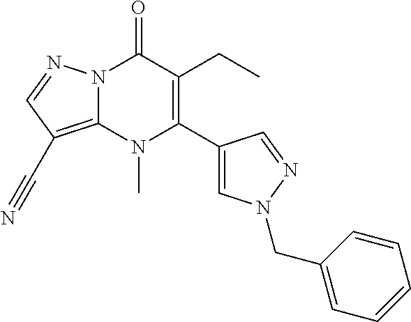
N12C(=C(C#N)C=N1)N(C)C(C1=CN(CC3=CC=CC=C3)N=C1)=C(CC)C2=O
